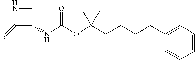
C1(=O)C(NC(OC(CCCCC2=CC=CC=C2)(C)C)=O)CN1
